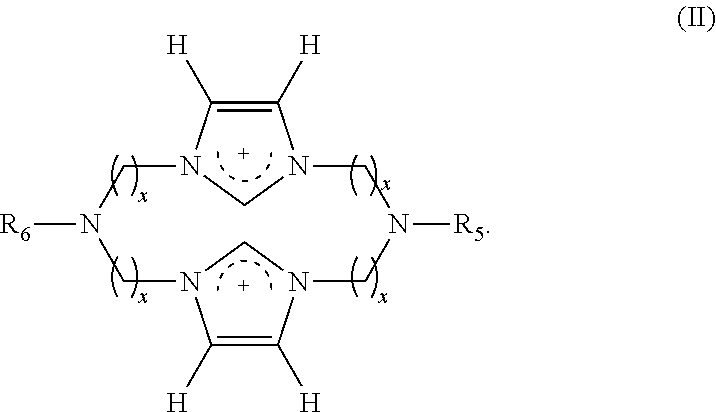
C1([H])=C([H])N2CN1CN([R5])CN1C([H])=C([H])N(CN([R6])C2)C1
